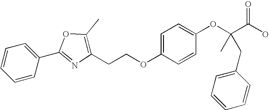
C1=CC(C2=NC(CCOC3=CC=C(OC(C(O)=O)(C)CC4=CC=CC=C4)C=C3)=C(C)O2)=CC=C1
